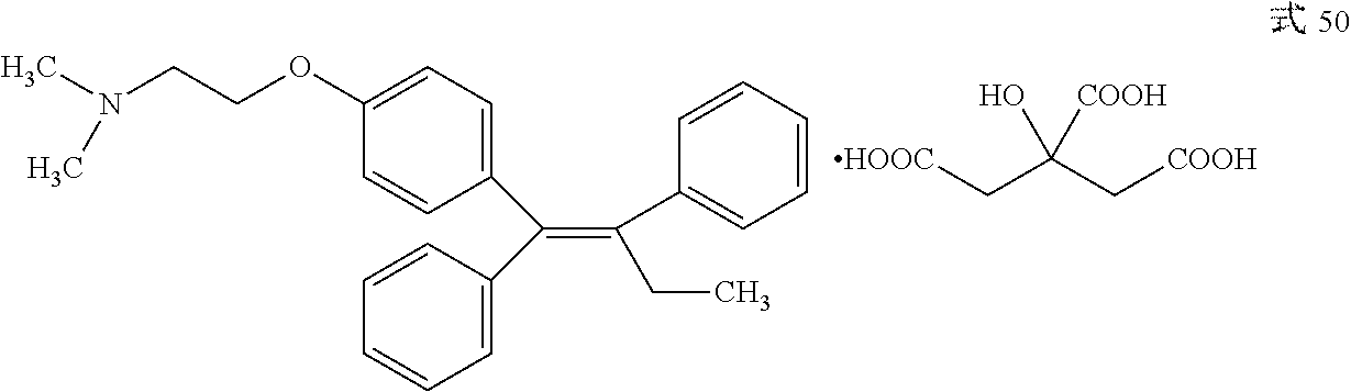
C1(OCCN(C)C)=CC=C(C(C2=CC=CC=C2)=C(C2=CC=CC=C2)CC)C=C1.[HOOC]CC(C[COOH])(O)[COOH]
